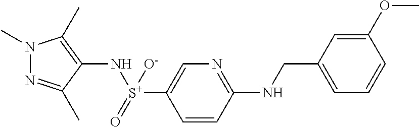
N1=C(C)C(N[S+](=O)([O-])C2=CN=C(NCC3=CC=CC(OC)=C3)C=C2)=C(C)N1C
